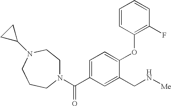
N1(C(=O)C2=CC=C(OC3=C(F)C=CC=C3)C(CN[Me])=C2)CCN(C2CC2)CCC1
